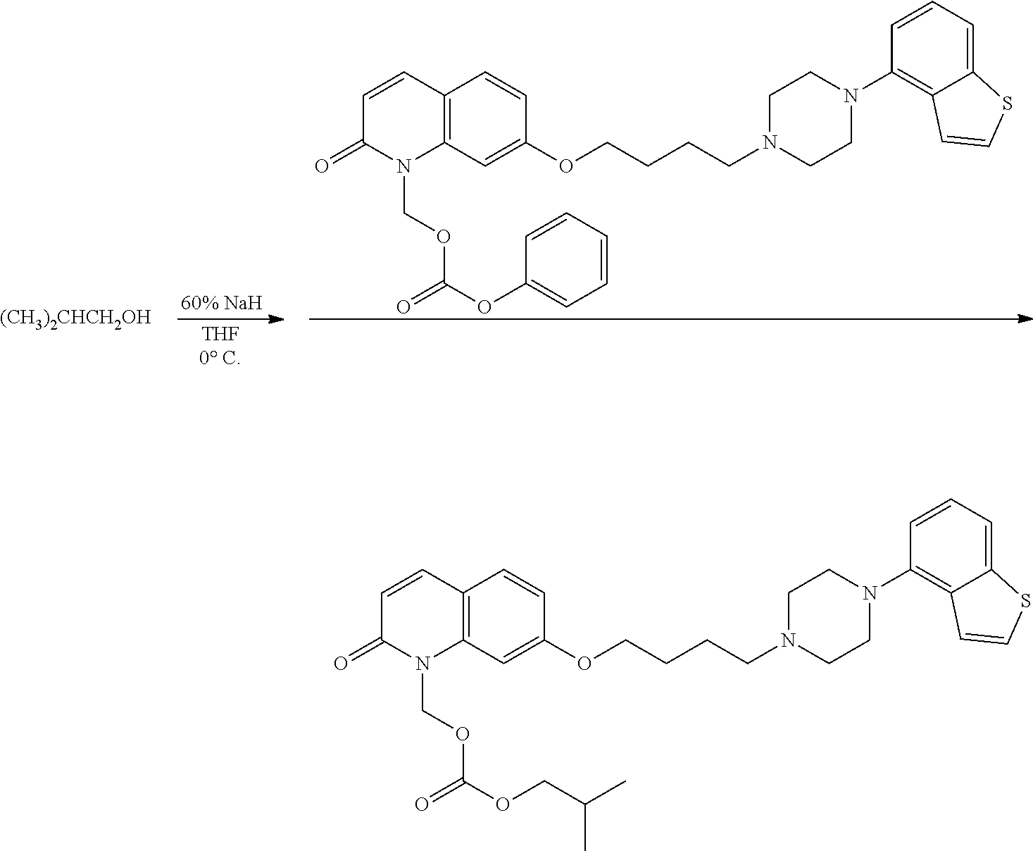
C12=C(C=C(OCCCCN3CCN(C4=C5C(=CC=C4)SC=C5)CC3)C=C1)N(COC(OC1=CC=CC=C1)=O)C(=O)C=C2.[(CH3)2CHCH2OH].C12=C(C=C(OCCCCN3CCN(C4=C5C(=CC=C4)SC=C5)CC3)C=C1)N(COC(OCC(C)C)=O)C(=O)C=C2
